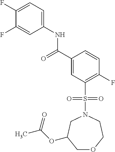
C1(F)=CC=C(NC(C2=CC(S(N3CC(OC(C)=O)COCC3)(=O)=O)=C(F)C=C2)=O)C=C1F
